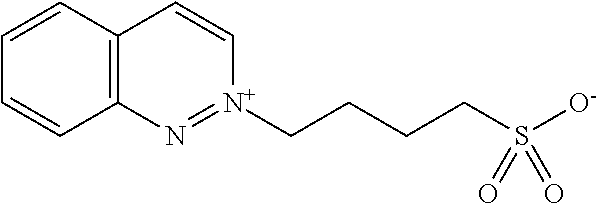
C12=C(C=CC=C1)C=C[N+](CCCCS([O-])(=O)=O)=N2
